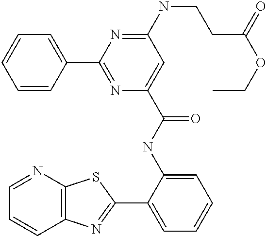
C1=NC2=C(C=C1)N=C(C1=CC=CC=C1NC(=O)C1=CC(NCCC(OCC)=O)=NC(C3=CC=CC=C3)=N1)S2
